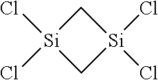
C1[Si](Cl)(Cl)C[Si]1(Cl)Cl
